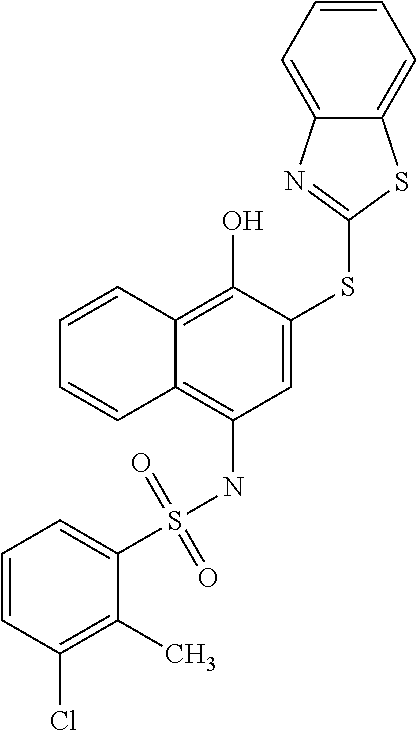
C1=CC2=C(O)C(SC3=NC4=CC=CC=C4S3)=CC(NS(=O)(=O)C3=CC=CC(Cl)=C3C)=C2C=C1
